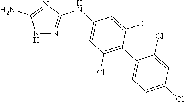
N1N=C(NC2=CC(Cl)=C(C3=CC=C(Cl)C=C3Cl)C(Cl)=C2)N=C1N
